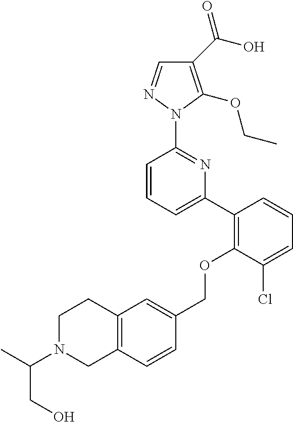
C1(C(O)=O)=C(OCC)N(C2=NC(C3=C(OCC4=CC5=C(C=C4)CN(C(C)CO)CC5)C(Cl)=CC=C3)=CC=C2)N=C1
